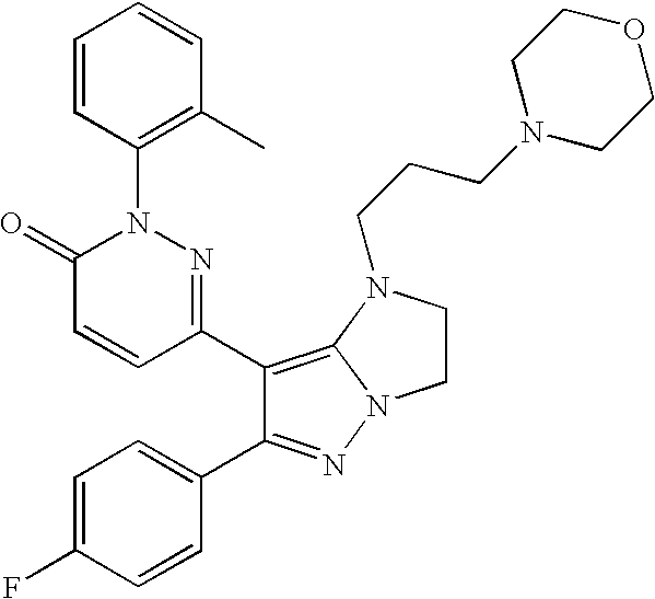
C1(C2=C3N(N=C2C2=CC=C(F)C=C2)CCN3CCCN2CCOCC2)=NN(C2=C(C)C=CC=C2)C(=O)C=C1
